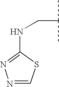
C1(NCC(C)C)=NN=CS1
